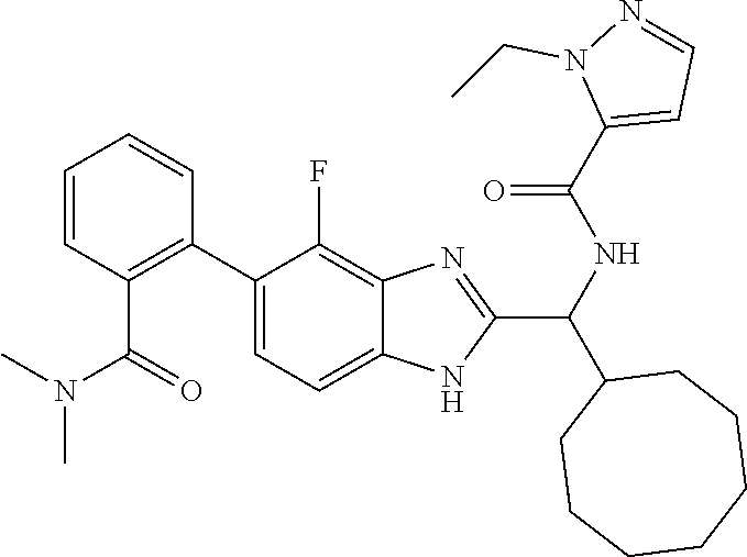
N(C)(C(C1=C(C2=CC=C3C(=C2F)N=C(C(C2CCCCCCC2)NC(C2=CC=NN2CC)=O)N3)C=CC=C1)=O)C
